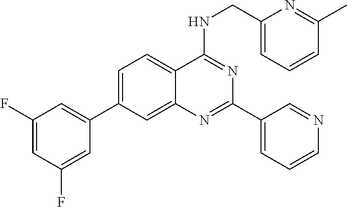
C1(F)=CC(F)=CC(C2=CC=C3C(=C2)N=C(C2=CC=CN=C2)N=C3NCC2=CC=CC(C)=N2)=C1
